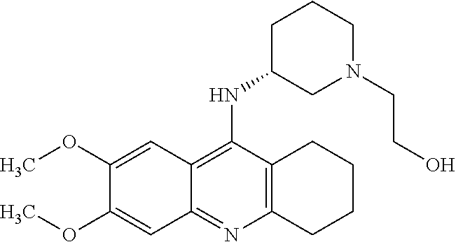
C12=C(N=C3C(=C1NC1CN(CCO)CCC1)C=C(OC)C(OC)=C3)CCCC2
